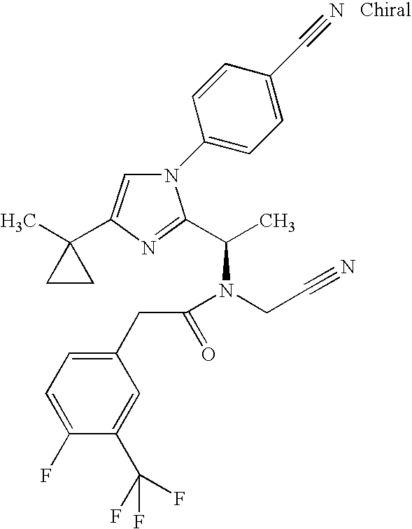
C1(C2=CN(C3=CC=C(C#N)C=C3)C(C(C)N(CC#N)C(CC3=CC=C(F)C(C(F)(F)F)=C3)=O)=N2)(C)CC1
